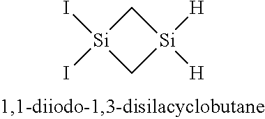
C1[Si](I)(I)C[Si]1([H])[H]
